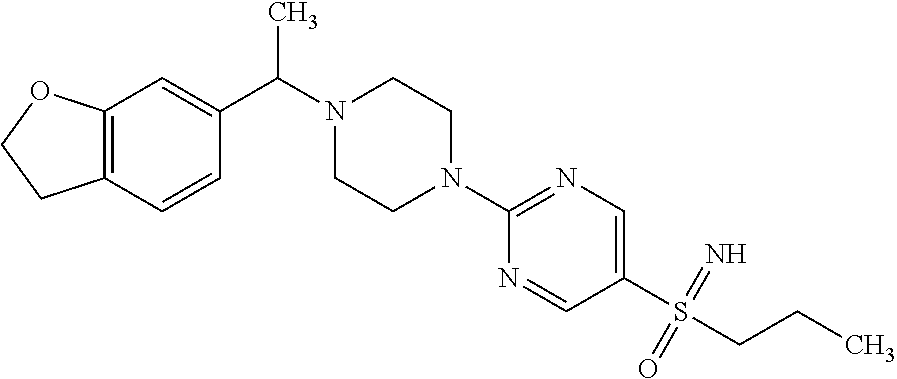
C12=C(OCC1)C=C(C(C)N1CCN(C3=NC=C(S(CCC)(=N)=O)C=N3)CC1)C=C2
